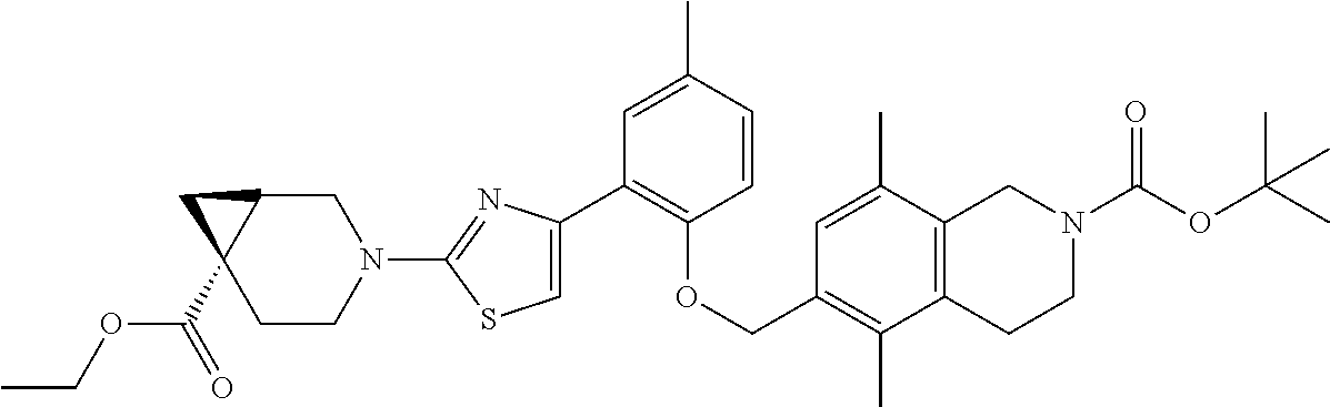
C1(C2=C(OCC3=C(C)C4=C(C(C)=C3)CN(C(=O)OC(C)(C)C)CC4)C=CC(C)=C2)=CSC(N2CC3C(C(=O)OCC)(CC2)C3)=N1
